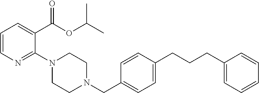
C1=CN=C(N2CCN(CC3=CC=C(CCCC4=CC=CC=C4)C=C3)CC2)C(C(OC(C)C)=O)=C1
